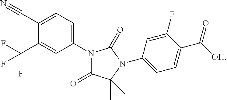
N1(C2=CC=C(C#N)C(C(F)(F)F)=C2)C(=O)C(C)(C)N(C2=CC=C(C([OH])=O)C(F)=C2)C1=O
